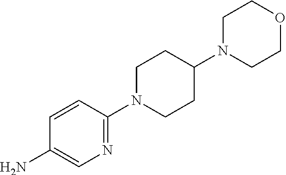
O1CCN(C2CCN(C3=NC=C(N)C=C3)CC2)CC1
